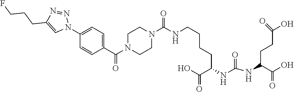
C1(N2N=NC(CCCF)=C2)=CC=C(C(=O)N2CCN(C(=O)NCCCCC(NC(NC(C(O)=O)CCC(=O)O)=O)C(O)=O)CC2)C=C1
